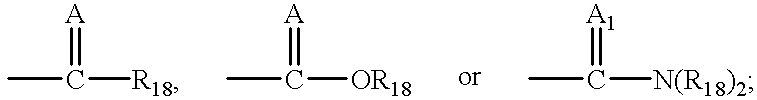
CC([R18])=[A].CC([OR18])=[A].CC([N(R18)2])=[A1]
